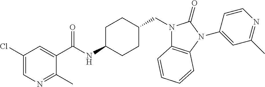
C1(C(NC2CCC(CN3C4=C(N(C5=CC(C)=NC=C5)C3=O)C=CC=C4)CC2)=O)=CC(Cl)=CN=C1C
